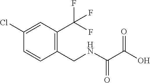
C1=CC(Cl)=CC(C(F)(F)F)=C1CNC(=O)C(=O)O
